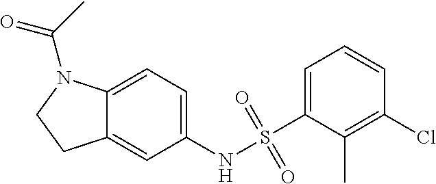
C1=C(NS(C2=CC=CC(Cl)=C2C)(=O)=O)C=C2C(=C1)N(C(=O)C)CC2
